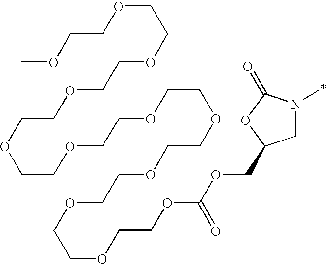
C1N(C)C(=O)OC1COC(OCCOCCOCCOCCOCCOCCOCCOCCOCCOCCOCCOC)=O
